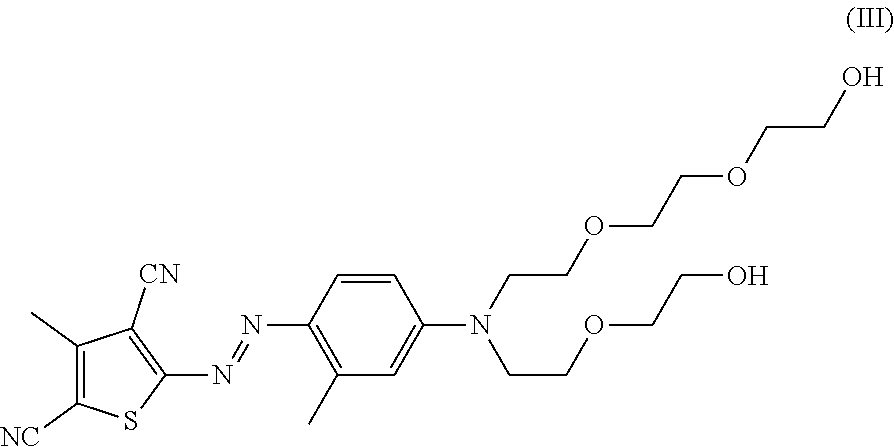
C1(N=NC2=C([CN])C(C)=C([NC])S2)=C(C)C=C(N(CCOCCOCCO)CCOCCO)C=C1
